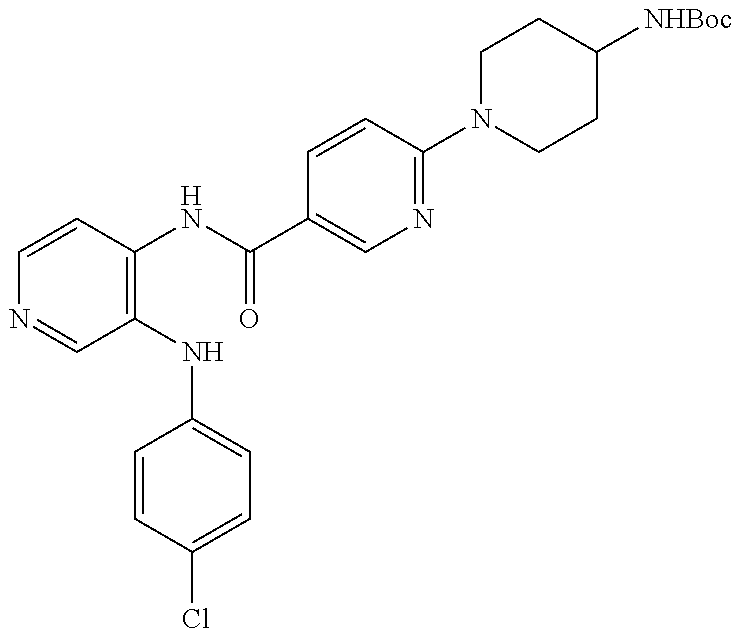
C1=CC(NC(=O)C2=CN=C(N3CCC([NHBoc])CC3)C=C2)=C(NC2=CC=C(Cl)C=C2)C=N1
